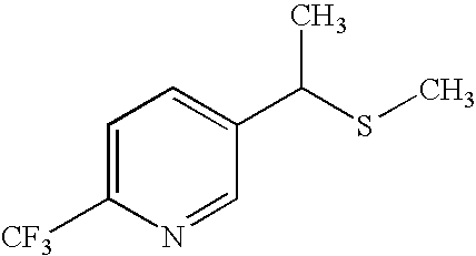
C1=C([CF3])N=CC(C(SC)C)=C1
